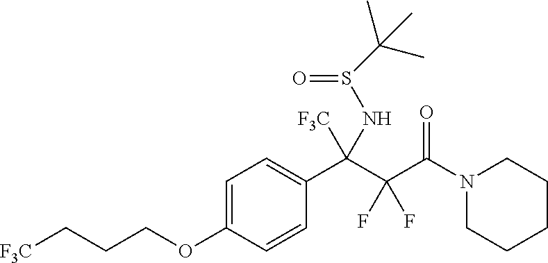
C1=C(OCCC[F3C])C=CC(C(C(C(N2CCCCC2)=O)(F)F)([F3C])NS(=O)C(C)(C)C)=C1
